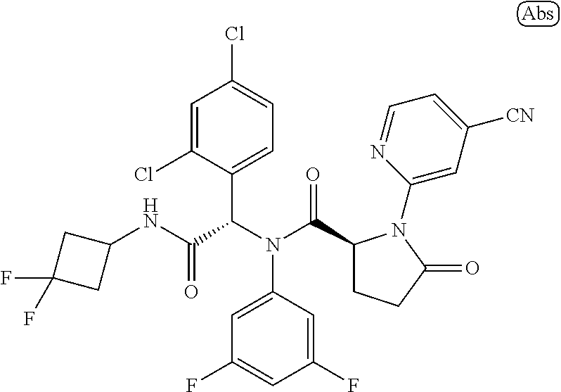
C1(F)=CC(F)=CC(N(C(=O)C2CCC(=O)N2C2=CC([CN])=CC=N2)C(C(NC2CC(F)(F)C2)=O)C2=CC=C(Cl)C=C2Cl)=C1
